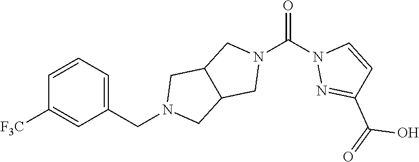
C1=CC=C(CN2CC3C(C2)CN(C(=O)N2N=C(C(O)=O)C=C2)C3)C=C1[F3C]
